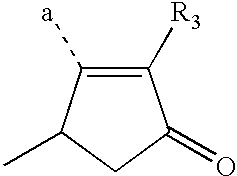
C1([R3])=C([a])C(C)CC1=O
